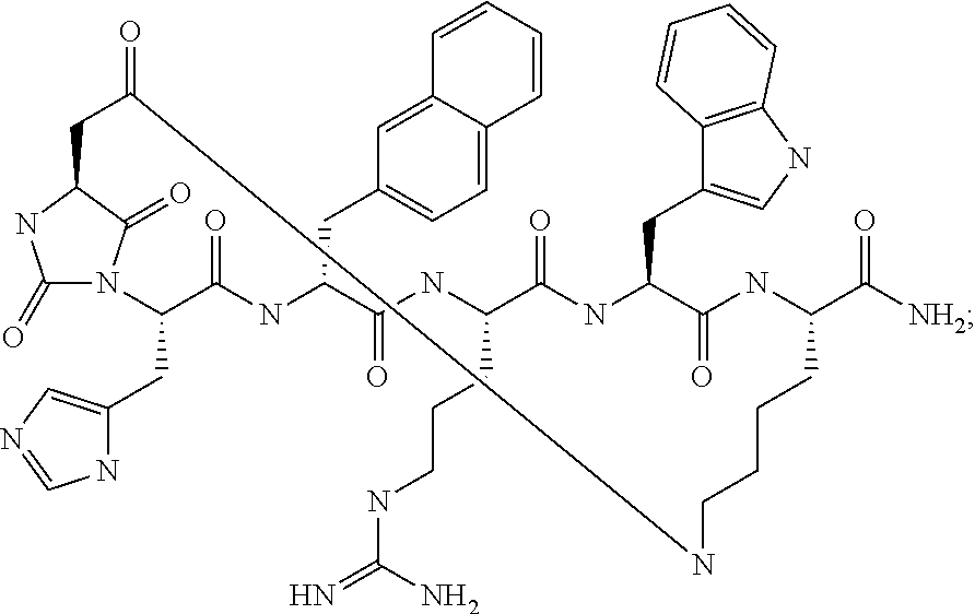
C1(CC2=CN=CN2)C(=O)NC(CC2=CC=C3C(=C2)C=CC=C3)C(=O)NC(CCCNC(N)=N)C(=O)NC(CC2=CNC3=C2C=CC=C3)C(=O)NC(C([NH2])=O)CCCCNC(=O)CC2C(=O)N1C(=O)N2
